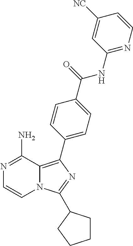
N1=C(N)C2=C(C3=CC=C(C(=O)NC4=NC=CC([NC])=C4)C=C3)N=C(C3CCCC3)N2C=C1
